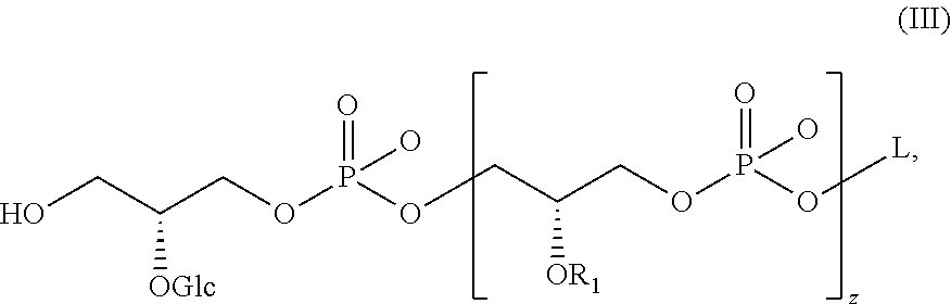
P(OCC(COP(O[L])(=O)O)[OR1])(OCC(CO)[OGlc])(=O)O
